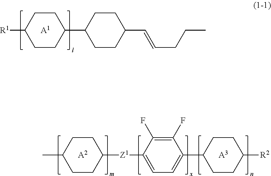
[R1]C1CCC(C2CCC(C=CCCC)CC2)CC1.[A1].C1(C)CCC([Z1]C2=CC=C(C3CCC([R2])CC3)C(F)=C2F)CC1.[A2].[A3]
